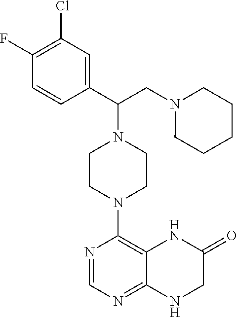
FC1=C(Cl)C=C(C(CN2CCCCC2)N2CCN(C3=C4NC(=O)CNC4=NC=N3)CC2)C=C1
